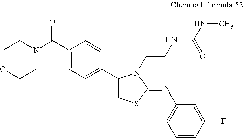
C1OCCN(C(C2=CC=C(C3=CSC(=NC4=CC=CC(F)=C4)N3CCNC(=O)NC)C=C2)=O)C1
